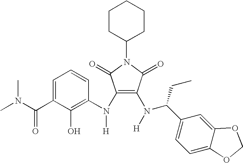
C1(N(C2=C(O)C(C(N(C)C)=O)=CC=C2)[H])=C(N([H])C(C2=CC=C3C(=C2)OCO3)CC)C(=O)N(C2CCCCC2)C1=O
